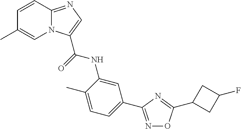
C1=CC2=NC=C(C(=O)NC3=CC(C4=NOC(C5CC(F)C5)=N4)=CC=C3C)N2C=C1C
